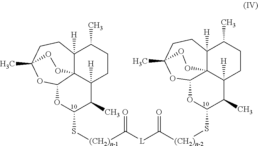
C12([H])C34C([H])(CCC1C)C(C)C(S[(CH2)n-1]C([L]C([(CH2)n-2]SC1C(C)C5([H])C67C([H])(C(C)CC5)CCC(C)(OC6O1)OO7)=O)=O)OC3OC(C)(CC2)OO4
